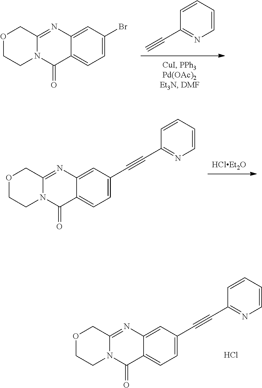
C1(C#C)=NC=CC=C1.C12=CC=C(Br)C=C1N=C1COCCN1C2=O.C12=CC=C(C#CC3=NC=CC=C3)C=C1N=C1COCCN1C2=O.Cl.[HClEt2O].C12=CC=C(C#CC3=NC=CC=C3)C=C1N=C1COCCN1C2=O
